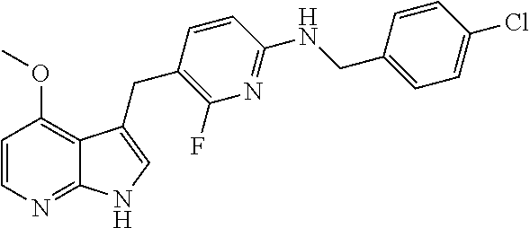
C1=C(CNC2=NC(F)=C(CC3=CNC4=NC=CC(OC)=C43)C=C2)C=CC(Cl)=C1
